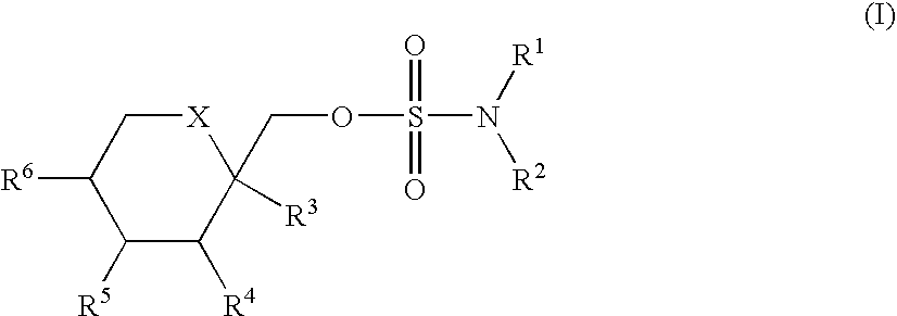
[X]1CC([R6])C([R5])C([R4])C1(COS(N([R1])[R2])(=O)=O)[R3]
